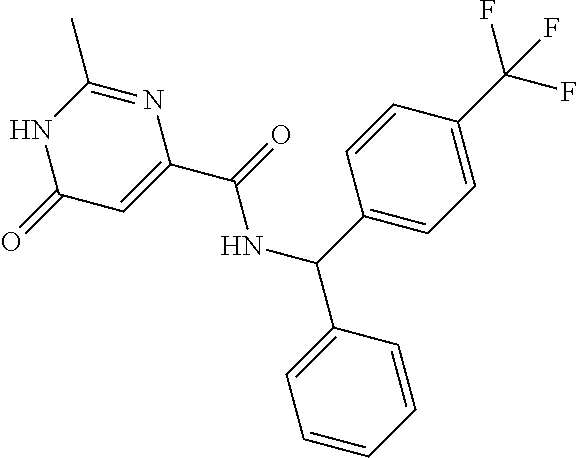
C(=O)(NC(C1=CC=CC=C1)C1=CC=C(C(F)(F)F)C=C1)C1=CC(=O)NC(C)=N1
